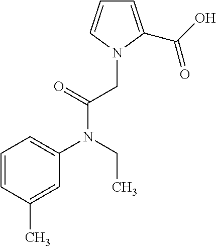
C1=CC(C)=CC(N(CC)C(CN2C(C(O)=O)=CC=C2)=O)=C1
